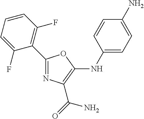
C1(C2=C(F)C=CC=C2F)=NC(C(=O)N)=C(NC2=CC=C(N)C=C2)O1
